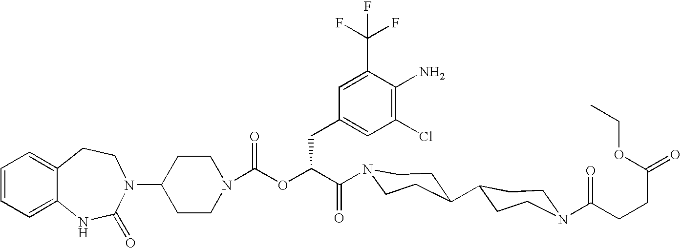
C12=CC=CC=C1NC(=O)N(C1CCN(C(OC(C(=O)N3CCC(C4CCN(C(CCC(=O)OCC)=O)CC4)CC3)CC3=CC(Cl)=C(N)C(C(F)(F)F)=C3)=O)CC1)CC2
